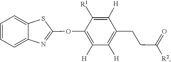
C1=C2SC(OC3=C([H])C([H])=C(CCC(=O)[R2])C([H])=C3[R1])=NC2=CC=C1
